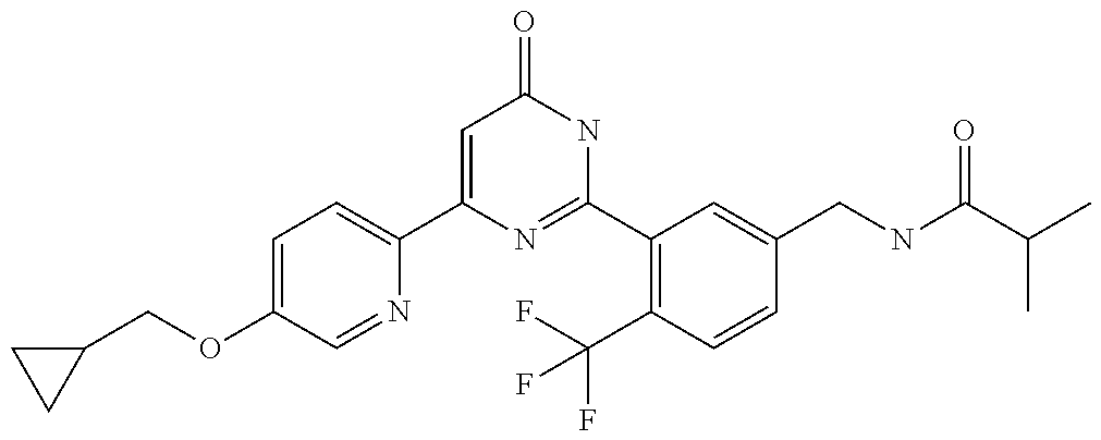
C1(C2=CC=C(OCC3CC3)C=N2)=CC(=O)NC(C2=C(C(F)(F)F)C=CC(CNC(C(C)C)=O)=C2)=N1
